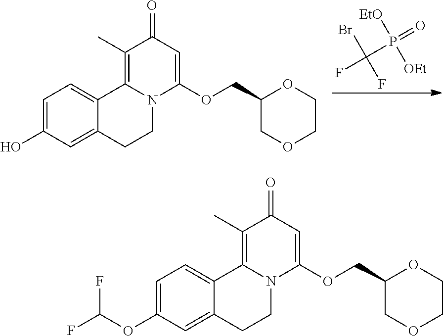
FC(P(=O)([EtO])[OEt])(Br)F.C1=C(O)C=C2C(=C1)C1=C(C)C(=O)C=C(OCC3COCCO3)N1CC2.C1=C(OC(F)F)C=C2C(=C1)C1=C(C)C(=O)C=C(OCC3COCCO3)N1CC2
